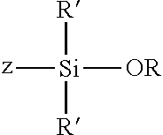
[z][Si]([OR])([R])[R]
